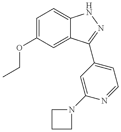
CCOC1=CC=C2C(=C1)C(C1=CC=NC(N3CCC3)=C1)=NN2
